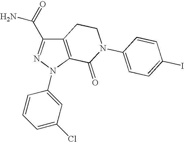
C12=C(CCN(C3=CC=C(I)C=C3)C1=O)C(C(=O)N)=NN2C1=CC(Cl)=CC=C1
